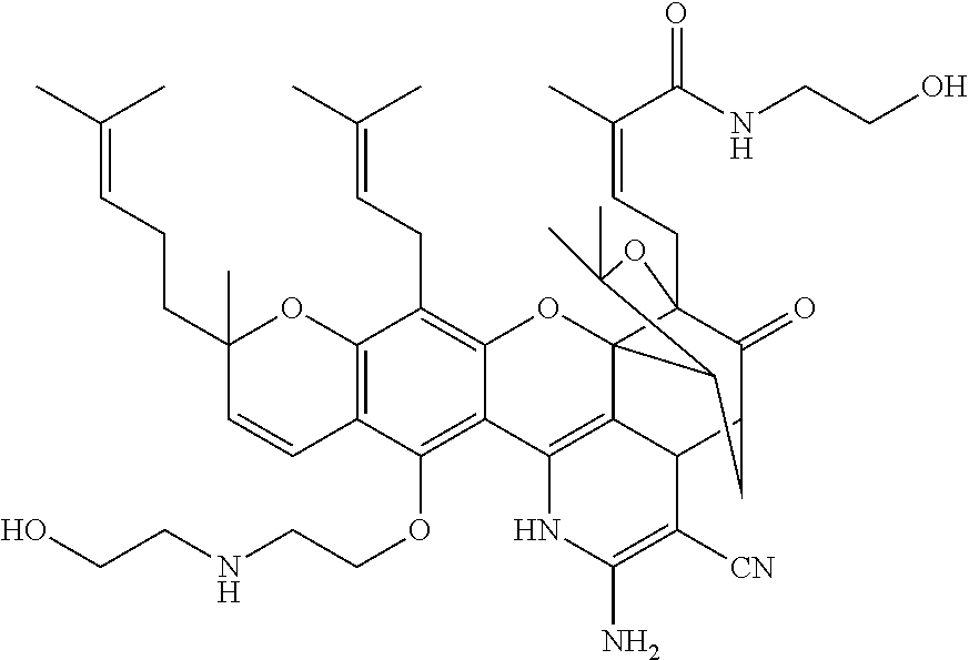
C12=C(C(OCCNCCO)=C3C(=C1CC=C(C)C)OC14C5=C3NC(N)=C([CN])C5C3C(=O)C1(CC=C(C)C(NCCO)=O)OC(C)(C)C4C3)C=CC(CCC=C(C)C)(C)O2
